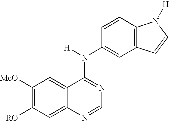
C1([MeO])=C([RO])C=C2C(=C1)C(N(C1=CC3=C(C=C1)N([H])C=C3)[H])=NC=N2
